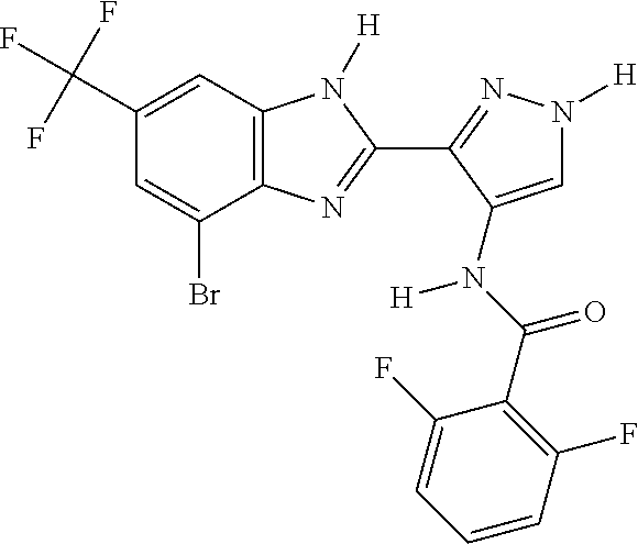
C1(C(F)(F)F)=CC2=C(C(Br)=C1)N=C(C1=NN([H])C=C1N(C(C1=C(F)C=CC=C1F)=O)[H])N2[H]
